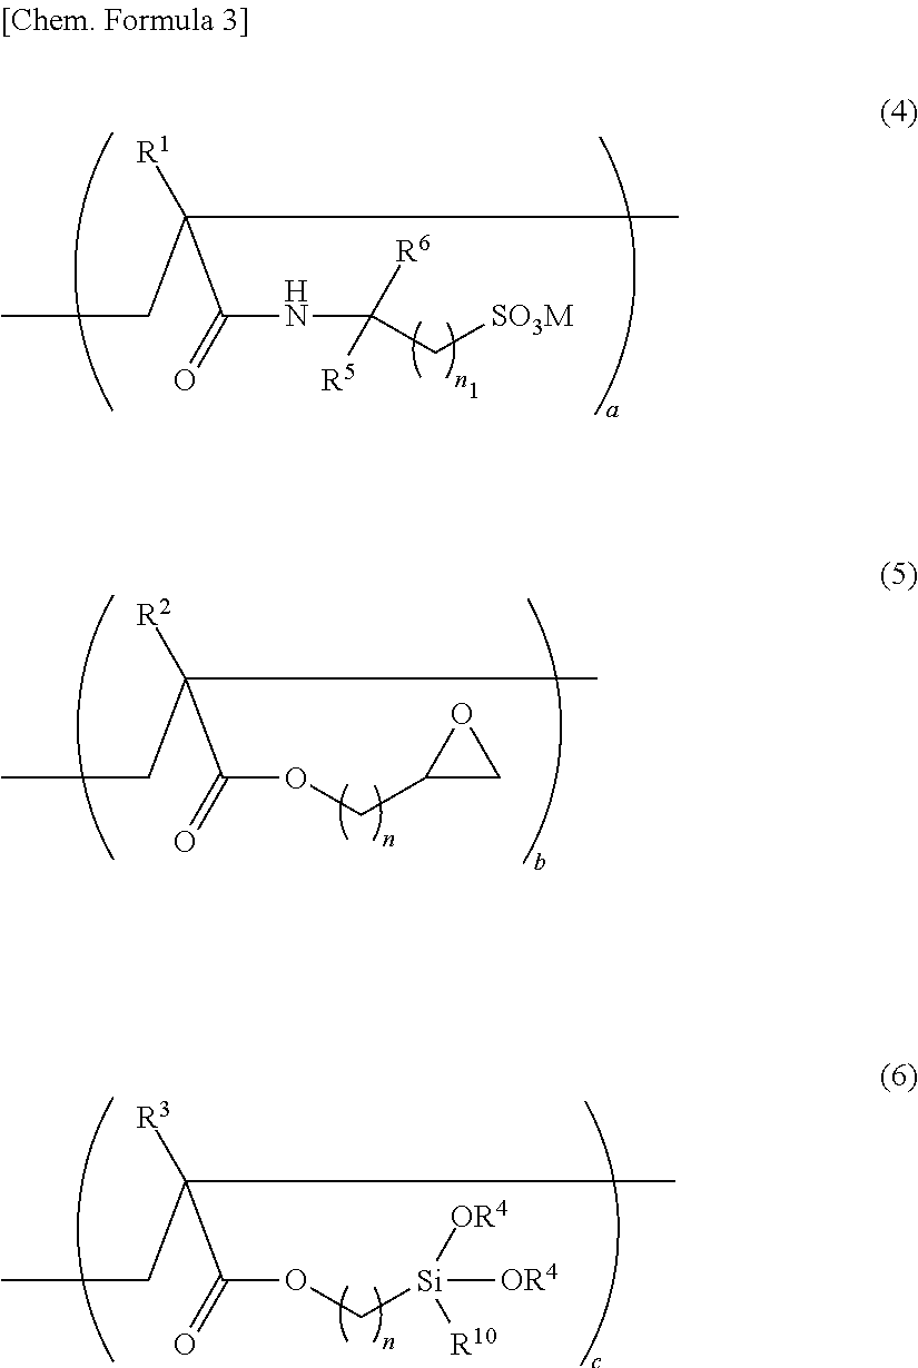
CCC(C(=O)NC([R5])([R6])C[SO3M])([R1])C.CCC(C(=O)OCC1CO1)([R2])C.CCC(C(=O)OC[Si]([OR4])([R10])[OR4])([R3])C
